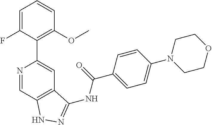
N1=CC2=C(C=C1C1=C(OC)C=CC=C1F)C(NC(C1=CC=C(N3CCOCC3)C=C1)=O)=NN2
